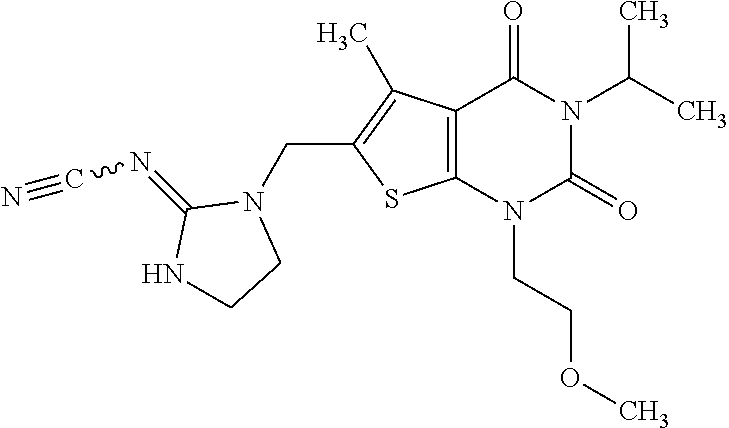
C12=C(N(CCOC)C(=O)N(C(C)C)C1=O)SC(CN1C(=NC#N)NCC1)=C2C
